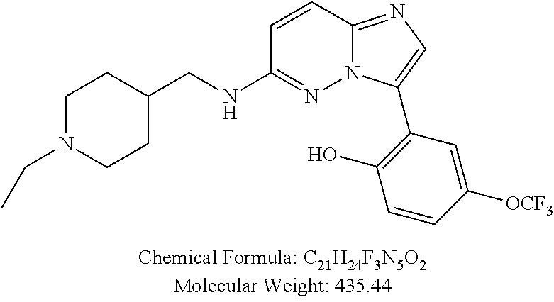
C1=CC2=NC=C(C3=C(O)C=CC([OCF3])=C3)N2N=C1NCC1CCN(CC)CC1
